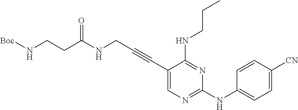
C1(C#CCNC(CCN[Boc])=O)=CN=C(NC2=CC=C([CN])C=C2)N=C1NCCC
